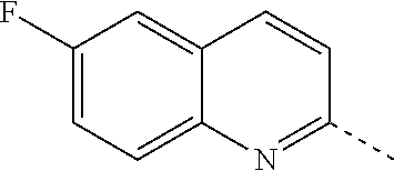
C1(F)=CC=C2C(=C1)C=CC(C)=N2
